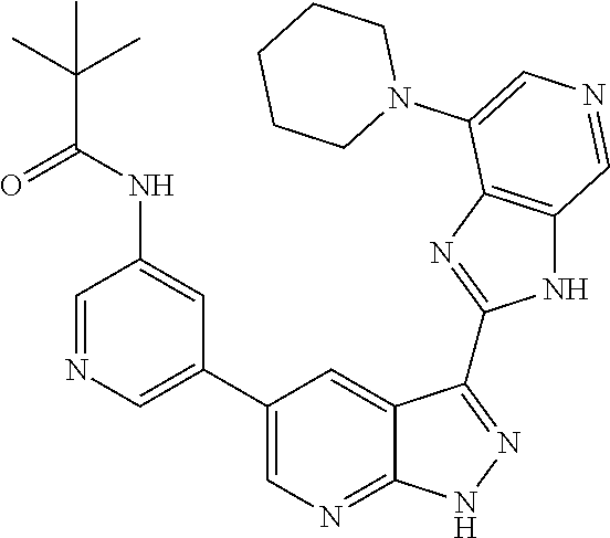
C1=NC=C(C2=CN=C3C(=C2)C(C2=NC4=C(N2)C=NC=C4N2CCCCC2)=NN3)C=C1NC(C(C)(C)C)=O
